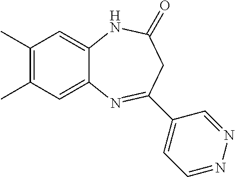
C1(C)=C(C)C=C2C(=C1)NC(=O)CC(C1=CC=NN=C1)=N2
